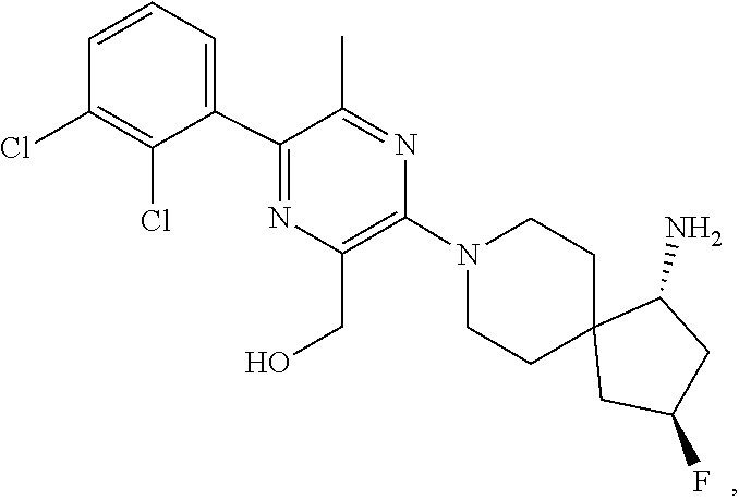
C1C2(CC(F)CC2N)CCN(C2=C(CO)N=C(C3=CC=CC(Cl)=C3Cl)C(C)=N2)C1
